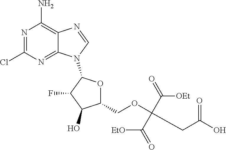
N1=C(Cl)N=C2C(=C1N)N=CN2C1OC(COC(CC(O)=O)(C(=O)[OEt])C(=O)[EtO])C(O)C1F
